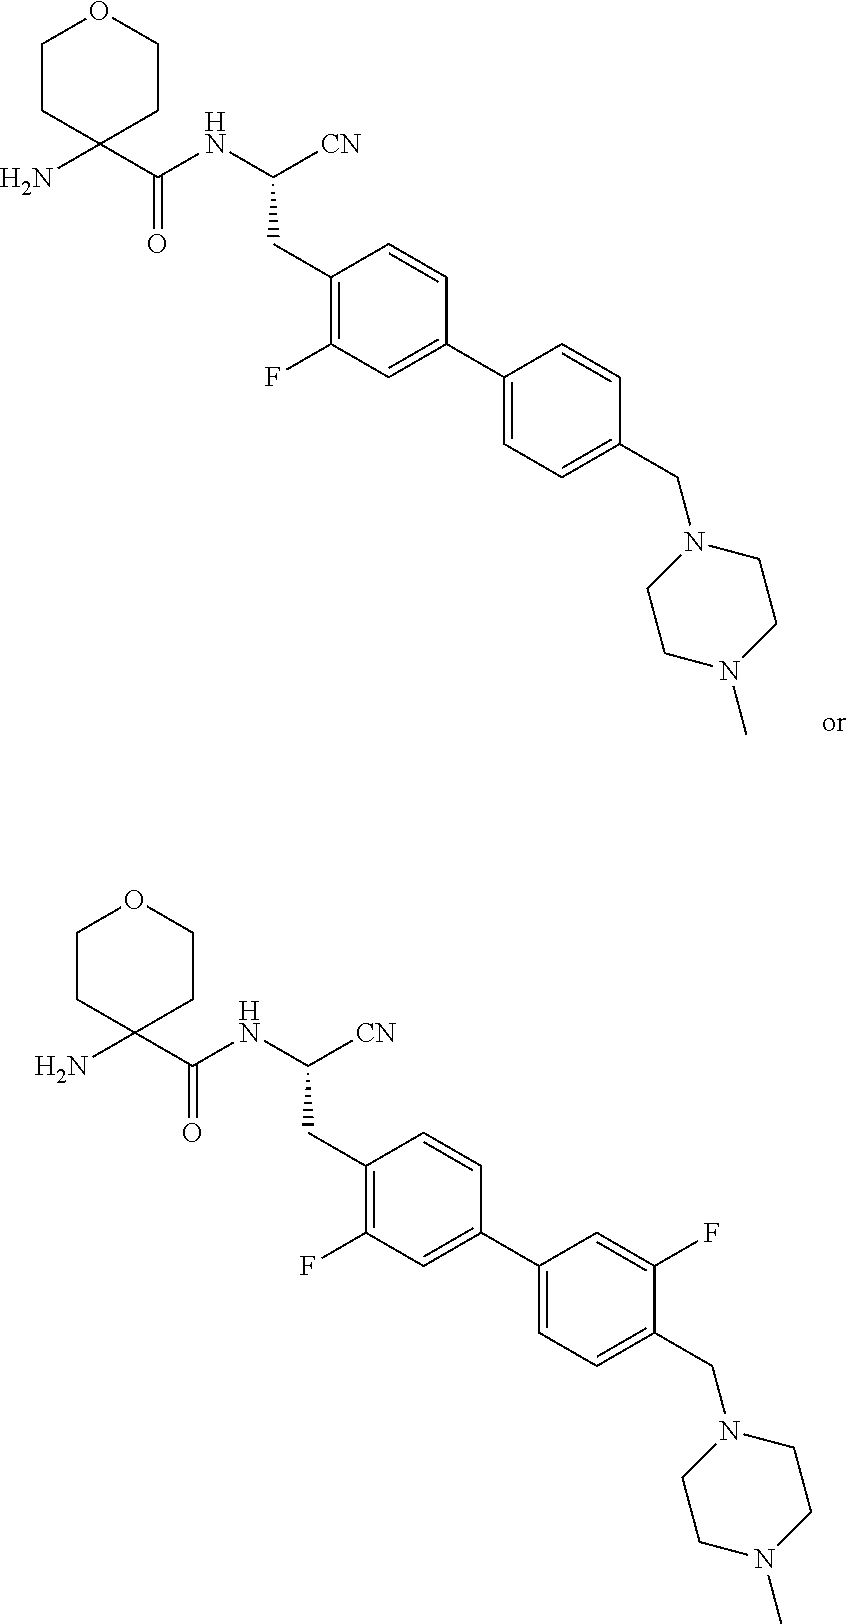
C(C1=CC=C(C2=CC(F)=C(CC(NC(=O)C3(N)CCOCC3)[CN])C=C2)C=C1F)N1CCN(C)CC1.C(C1=CC=C(C2=CC(F)=C(CC(NC(=O)C3(N)CCOCC3)[CN])C=C2)C=C1)N1CCN(C)CC1
